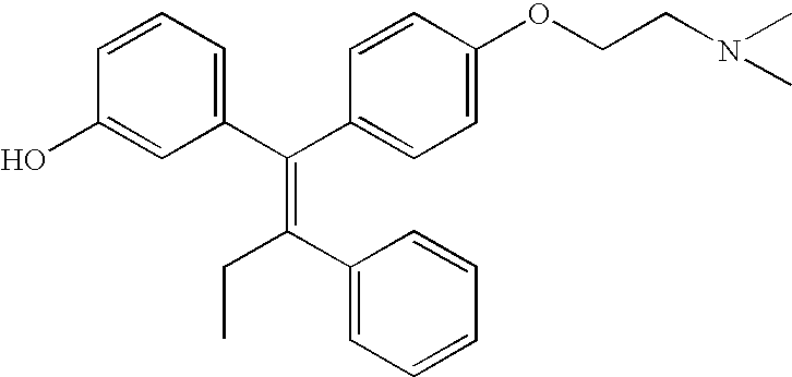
C(=C(C1=CC=CC=C1)CC)(C1=CC=CC(O)=C1)C1=CC=C(OCCN(C)C)C=C1
